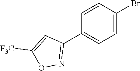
C1=CC(Br)=CC=C1C1=NOC([F3C])=C1
